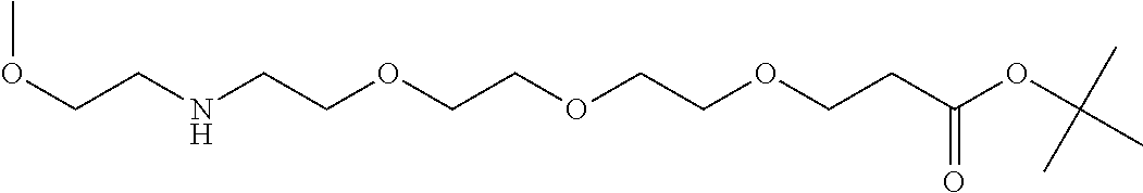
O(CCOCCOCCNCCOC)CCC(OC(C)(C)C)=O
